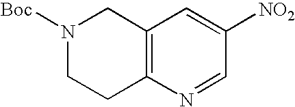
N1([Boc])CCC2=C(C1)C=C([NO2])C=N2
